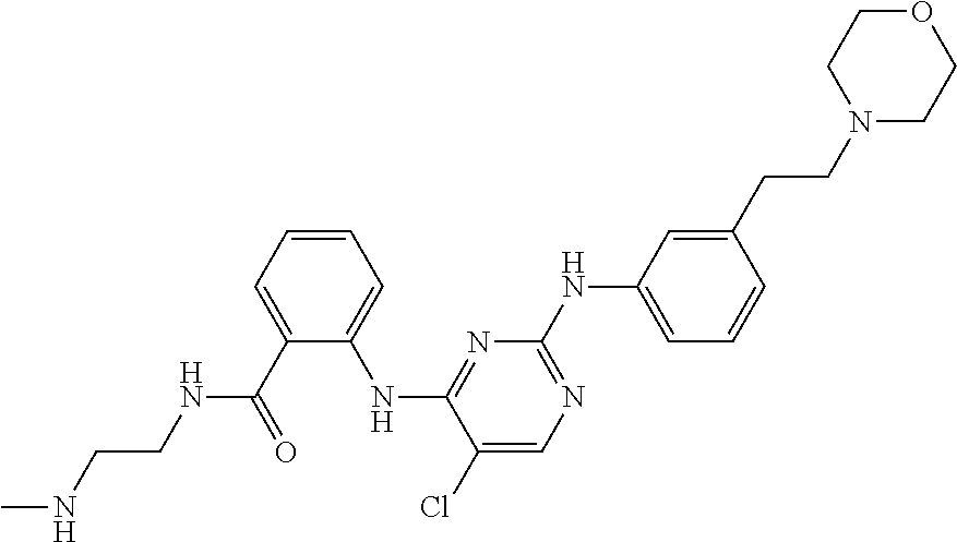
CNCCNC(C1=CC=CC=C1NC1=NC(NC2=CC=CC(CCN3CCOCC3)=C2)=NC=C1Cl)=O
